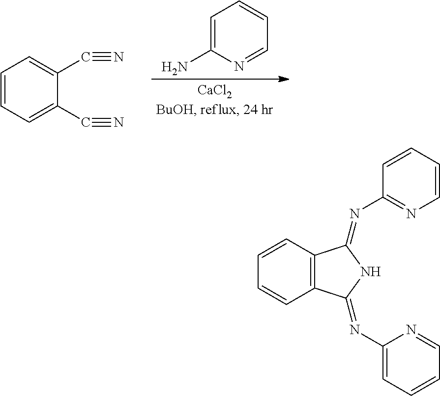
C1=CC=C(C#N)C(C#N)=C1.C1=C(N)N=CC=C1.C12=C(C=CC=C1)C(=NC1=NC=CC=C1)NC2=NC1=CC=CC=N1
